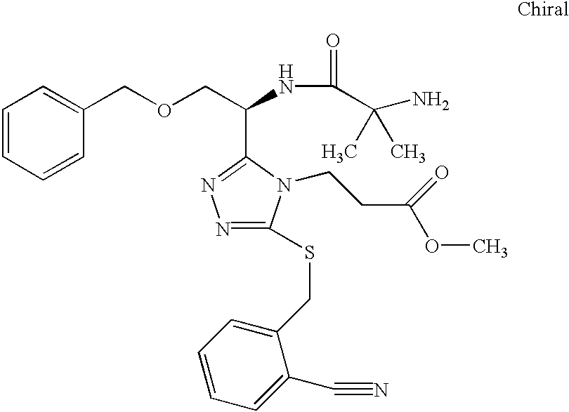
C1=CC=CC(COCC(NC(=O)C(N)(C)C)C2=NN=C(SCC3=CC=CC=C3C#N)N2CCC(OC)=O)=C1
